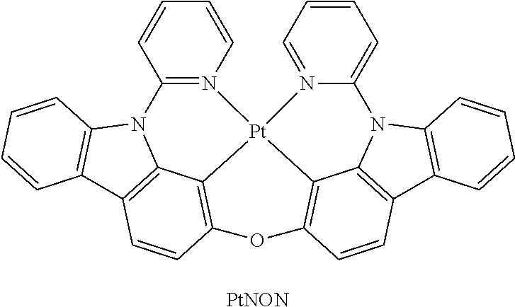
C12=N(C=CC=C1)[Pt]13C4=C(C=CC5=C4N2C2=C5C=CC=C2)OC2=C1C1=C(C4=C(N1C1=CC=CC=N13)C=CC=C4)C=C2.[PtNON]
